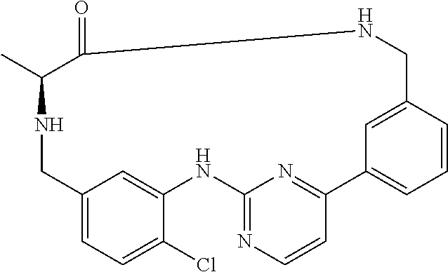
C1=C2C=C(C(Cl)=C1)NC1=NC=CC(=N1)C1=CC=CC(=C1)CNC(=O)C(C)NC2
